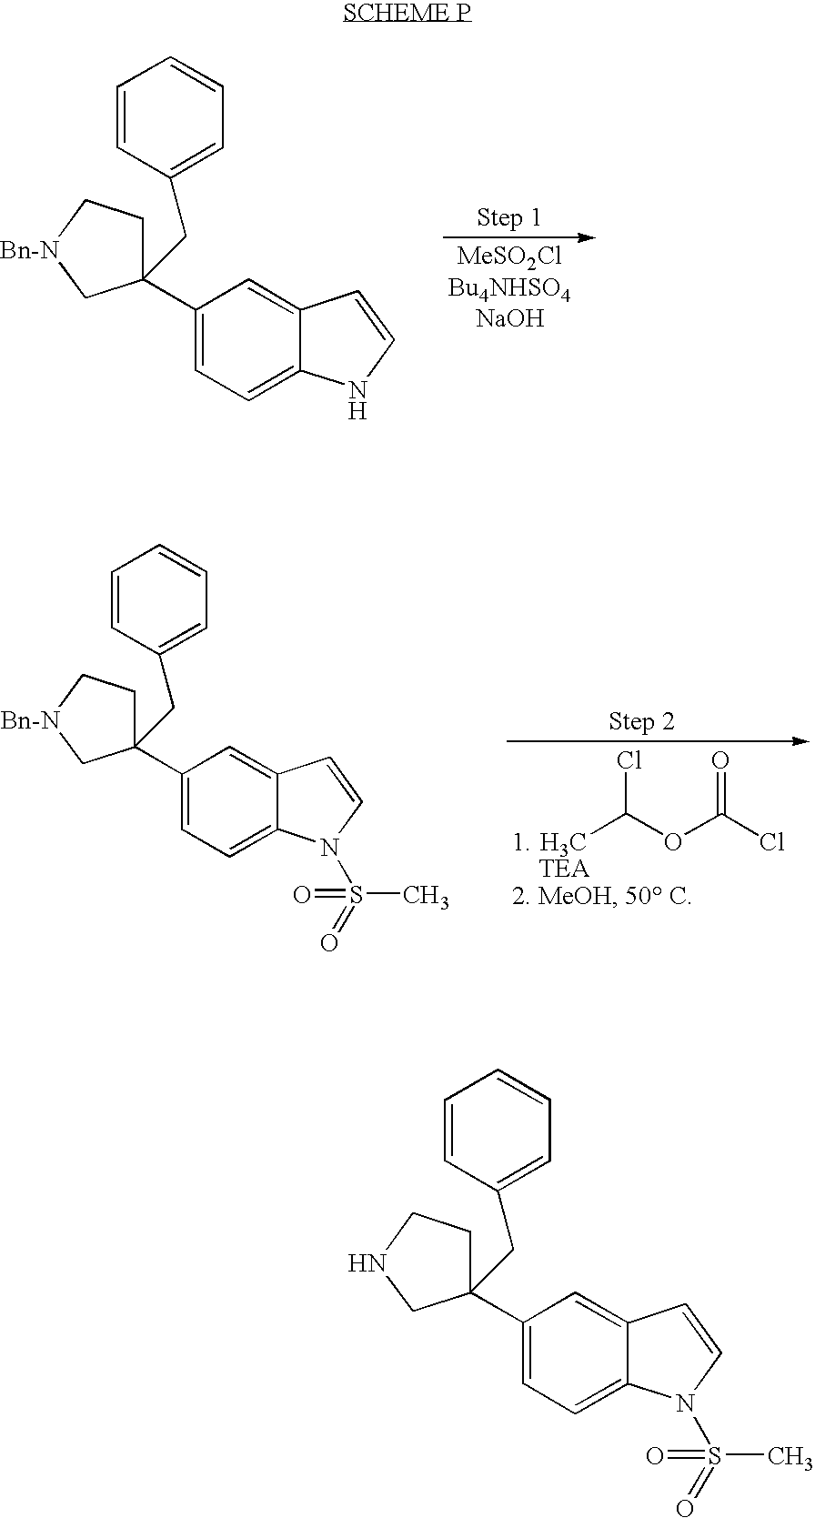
C1(C2(CC3=CC=CC=C3)CCNC2)=CC=C2C(=C1)C=CN2S(=O)(C)=O.C1(C2(CC3=CC=CC=C3)CC[Bn-N]C2)=CC=C2C(=C1)C=CN2.CC(OC(Cl)=O)Cl.C1(C2(CC3=CC=CC=C3)CC[Bn-N]C2)=CC=C2C(=C1)C=CN2S(=O)(C)=O
